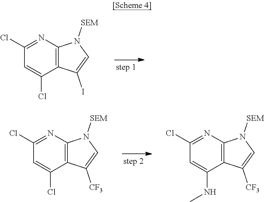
C1(Cl)=CC(Cl)=NC2=C1C(I)=CN2[SEM].C1(Cl)=NC2=C(C(NC)=C1)C([CF3])=CN2[SEM].C1(Cl)=NC2=C(C(Cl)=C1)C([CF3])=CN2[SEM]
